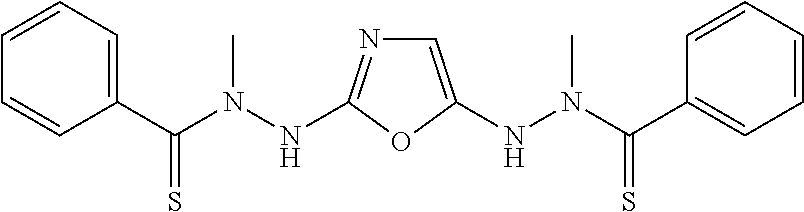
C1=C(NN(C(C2=CC=CC=C2)=S)C)OC(NN(C(C2=CC=CC=C2)=S)C)=N1
